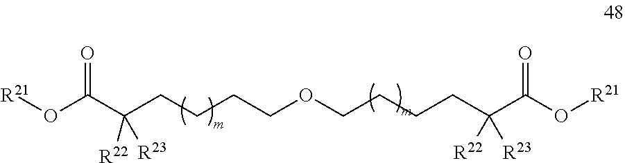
[R21]OC(C(CCCCOCCCCC(C(O[R21])=O)([R22])[R23])([R23])[R22])=O
